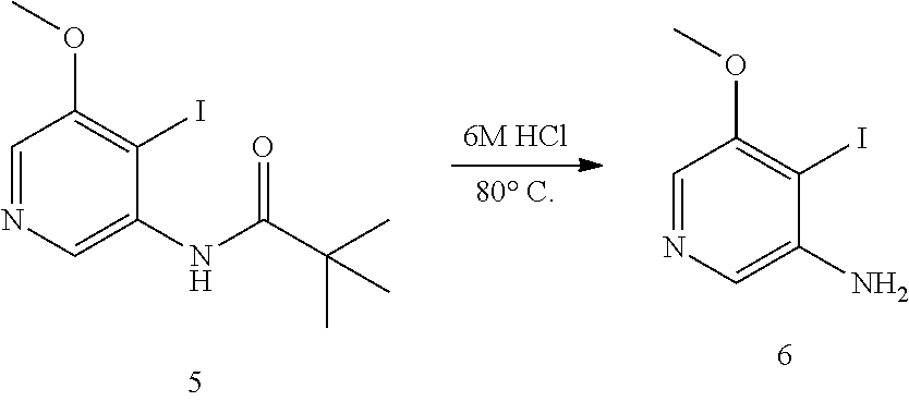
COC1=C(I)C(NC(C(C)(C)C)=O)=CN=C1.C1(OC)=C(I)C(N)=CN=C1
